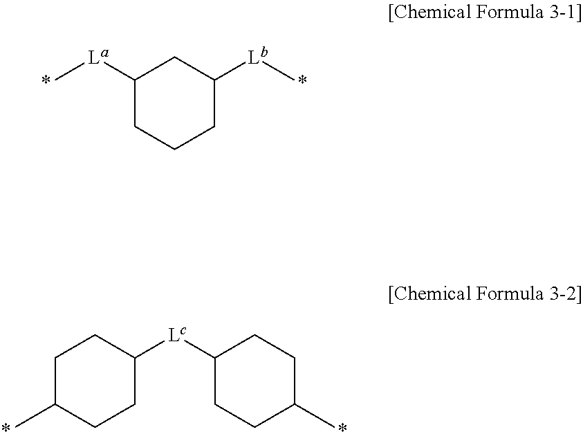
C1([La]C)CCCC([Lb]C)C1.C1(C)CCC([Lc]C2CCC(C)CC2)CC1
